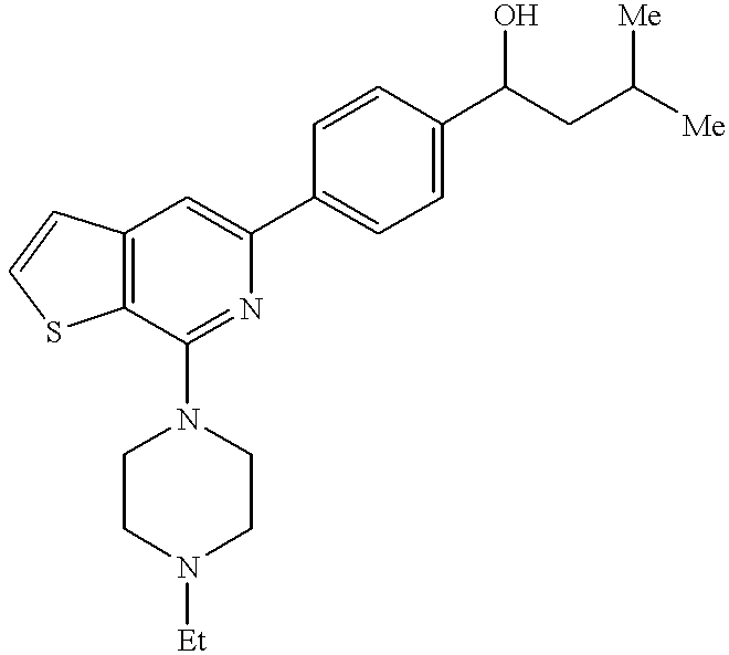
C12=C(C(N3CCN([Et])CC3)=NC(C3=CC=C(C(CC([Me])[Me])O)C=C3)=C1)SC=C2
